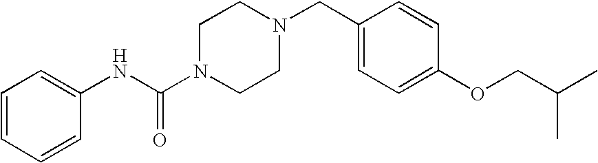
C1=CC=CC(NC(N2CCN(CC3=CC=C(OCC(C)C)C=C3)CC2)=O)=C1
